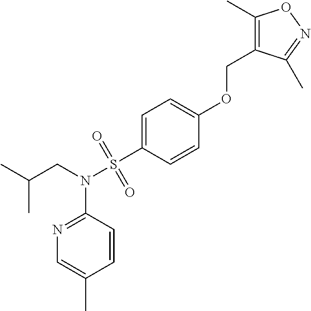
CC(CN(S(=O)(=O)C1=CC=C(OCC2=C(C)ON=C2C)C=C1)C1=NC=C(C)C=C1)C
